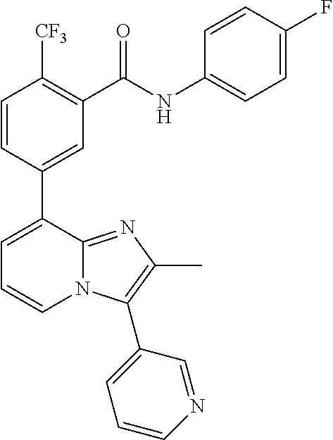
C1=CC(C2=CC=CN3C2=NC(C)=C3C2=CC=CN=C2)=CC(C(=O)NC2=CC=C(F)C=C2)=C1[CF3]
